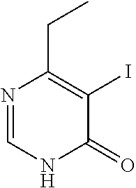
N1=CNC(=O)C(I)=C1CC
